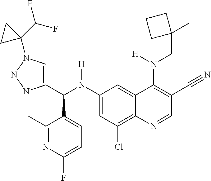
C1(N(C(C2=CN(C3(C(F)F)CC3)NN2)C2=CC=C(F)N=C2C)[H])=CC(Cl)=C2C(=C1)C(N(CC1(C)CCC1)[H])=C(C#N)C=N2
